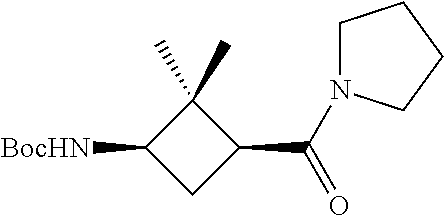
C1(C)(C)C([BocHN])CC1C(=O)N1CCCC1
